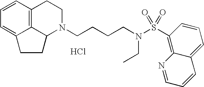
C12=C3C=CC=C1CCC2N(CCCCN(S(C1=C2C(=CC=C1)C=CC=N2)(=O)=O)CC)CC3.Cl
